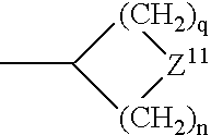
CC1[(CH2)n][Z11][(CH2)q]1
